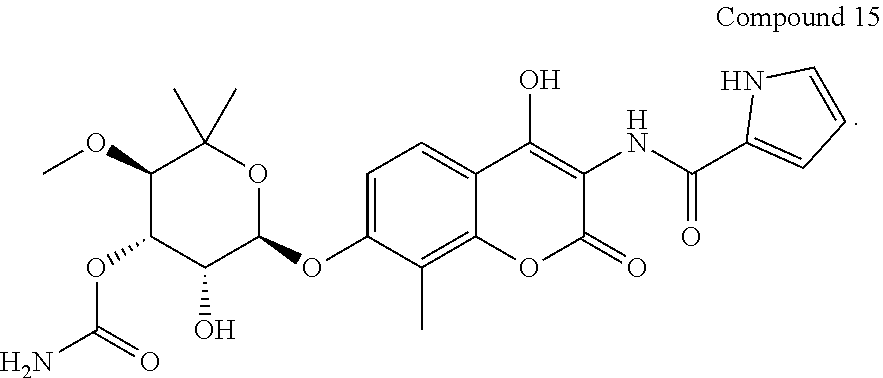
C1(=O)C(NC(C2=CC=CN2)=O)=C(O)C2=CC=C(OC3C(O)C(OC(N)=O)C(OC)C(C)(C)O3)C(C)=C2O1
